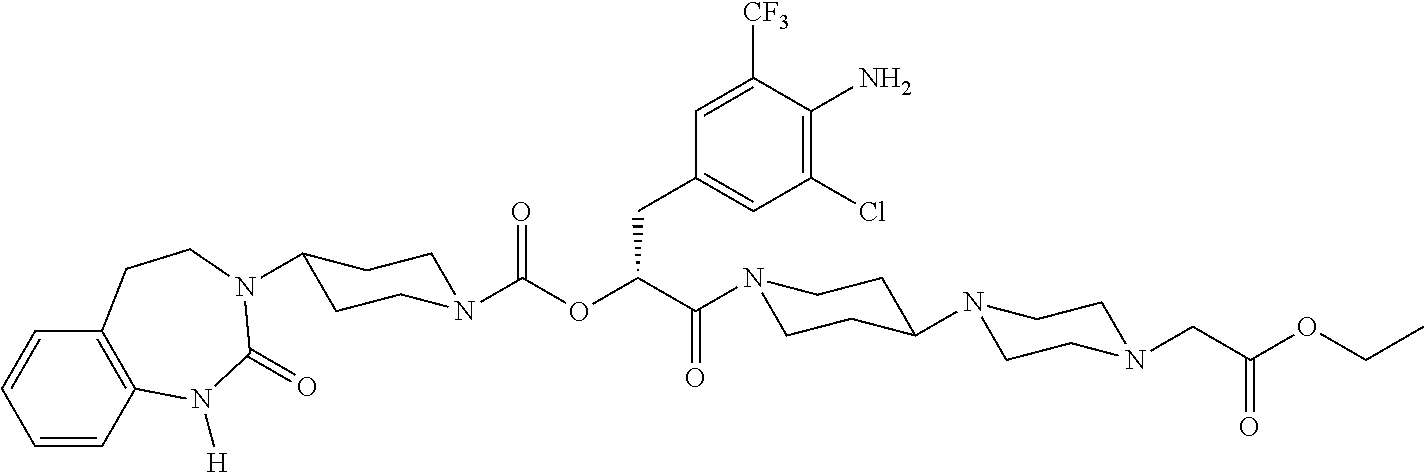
C1=CC2=C(C=C1)CCN(C1CCN(C(OC(C(=O)N3CCC(N4CCN(CC(=O)OCC)CC4)CC3)CC3=CC(Cl)=C(N)C([CF3])=C3)=O)CC1)C(=O)N2[H]
